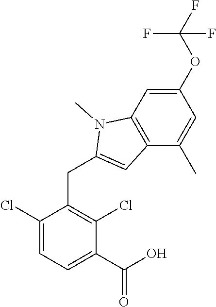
C1(Cl)=CC=C(C(O)=O)C(Cl)=C1CC1=CC2=C(N1C)C=C(OC(F)(F)F)C=C2C
